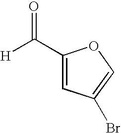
[H]C(C1=CC(Br)=CO1)=O
